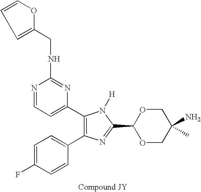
C1=C(F)C=CC(C2=C(C3=CC=NC(NCC4=CC=CO4)=N3)N([H])C(C3OCC(N)(C)CO3)=N2)=C1
